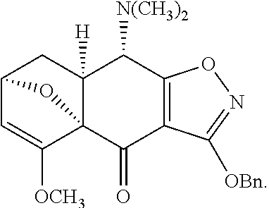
C12C=C([OCH3])C3(C([H])(C1)C([N(CH3)2])C1=C(C3=O)C([OBn])=NO1)O2
